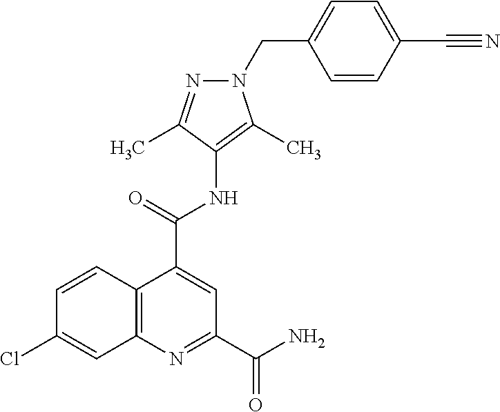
C1=CC2=C(C=C1Cl)N=C(C(N)=O)C=C2C(=O)NC1=C(C)N(CC2=CC=C(C#N)C=C2)N=C1C
